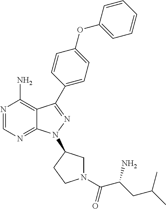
N1=CN=C2C(=C1N)C(C1=CC=C(OC3=CC=CC=C3)C=C1)=NN2C1CN(C(C(CC(C)C)N)=O)CC1
